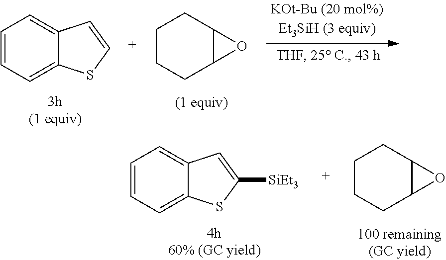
C1=CC=C2C(=C1)C=CS2.C1CCC2C(C1)O2.C1CCC2C(C1)O2.C1=CC=C2C(=C1)C=C([SiEt3])S2
